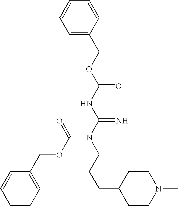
C1=CC=C(COC(N(CCCC2CCN(C)CC2)C(NC(OCC2=CC=CC=C2)=O)=N)=O)C=C1
